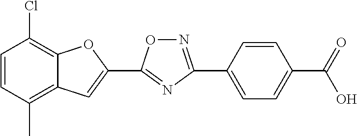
C1=CC(C)=C2C(=C1Cl)OC(C1=NC(C3=CC=C(C(=O)O)C=C3)=NO1)=C2
